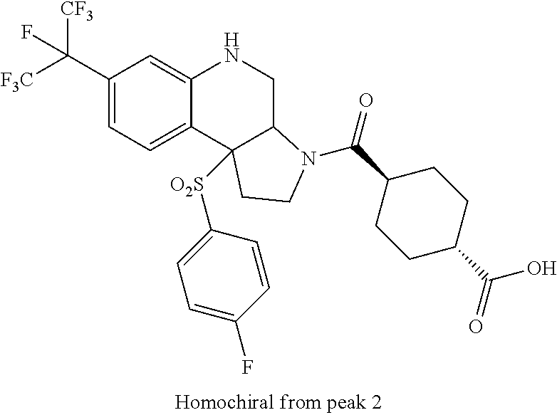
C1(C([CF3])([F3C])F)=CC=C2C(=C1)NCC1C2([O2S]C2=CC=C(F)C=C2)CCN1C(C1CCC(C(O)=O)CC1)=O
